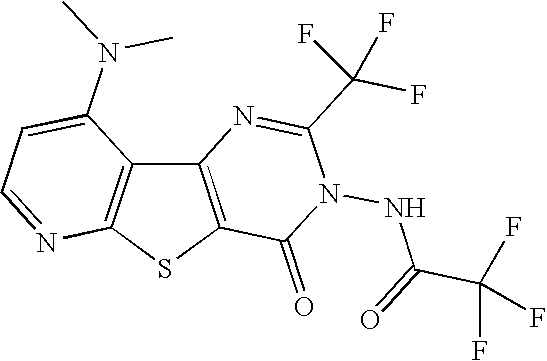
C12=C(SC3=C1C(N(C)C)=CC=N3)C(=O)N(NC(=O)C(F)(F)F)C(C(F)(F)F)=N2
